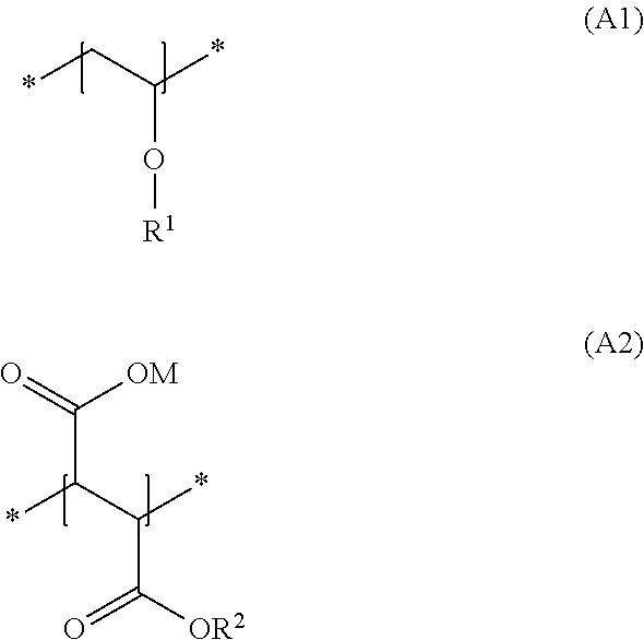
*CC(*)O[R1].*C(C(*)C(=O)[OR2])C([OM])=O
